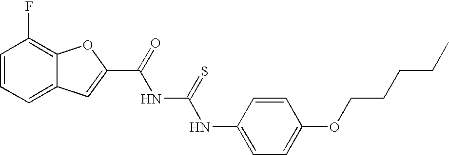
C1=CC=C2C(=C1F)OC(C(NC(NC1=CC=C(OCCCCC)C=C1)=S)=O)=C2
